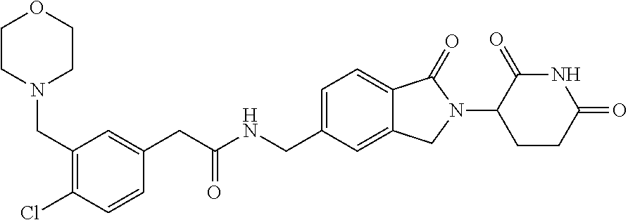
C1=C(CNC(CC2=CC(CN3CCOCC3)=C(Cl)C=C2)=O)C=C2C(=C1)C(=O)N(C1CCC(=O)NC1=O)C2
